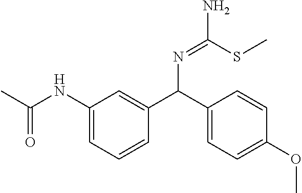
CC(NC1=CC=CC(C(C2=CC=C(OC)C=C2)N=C(N)SC)=C1)=O
